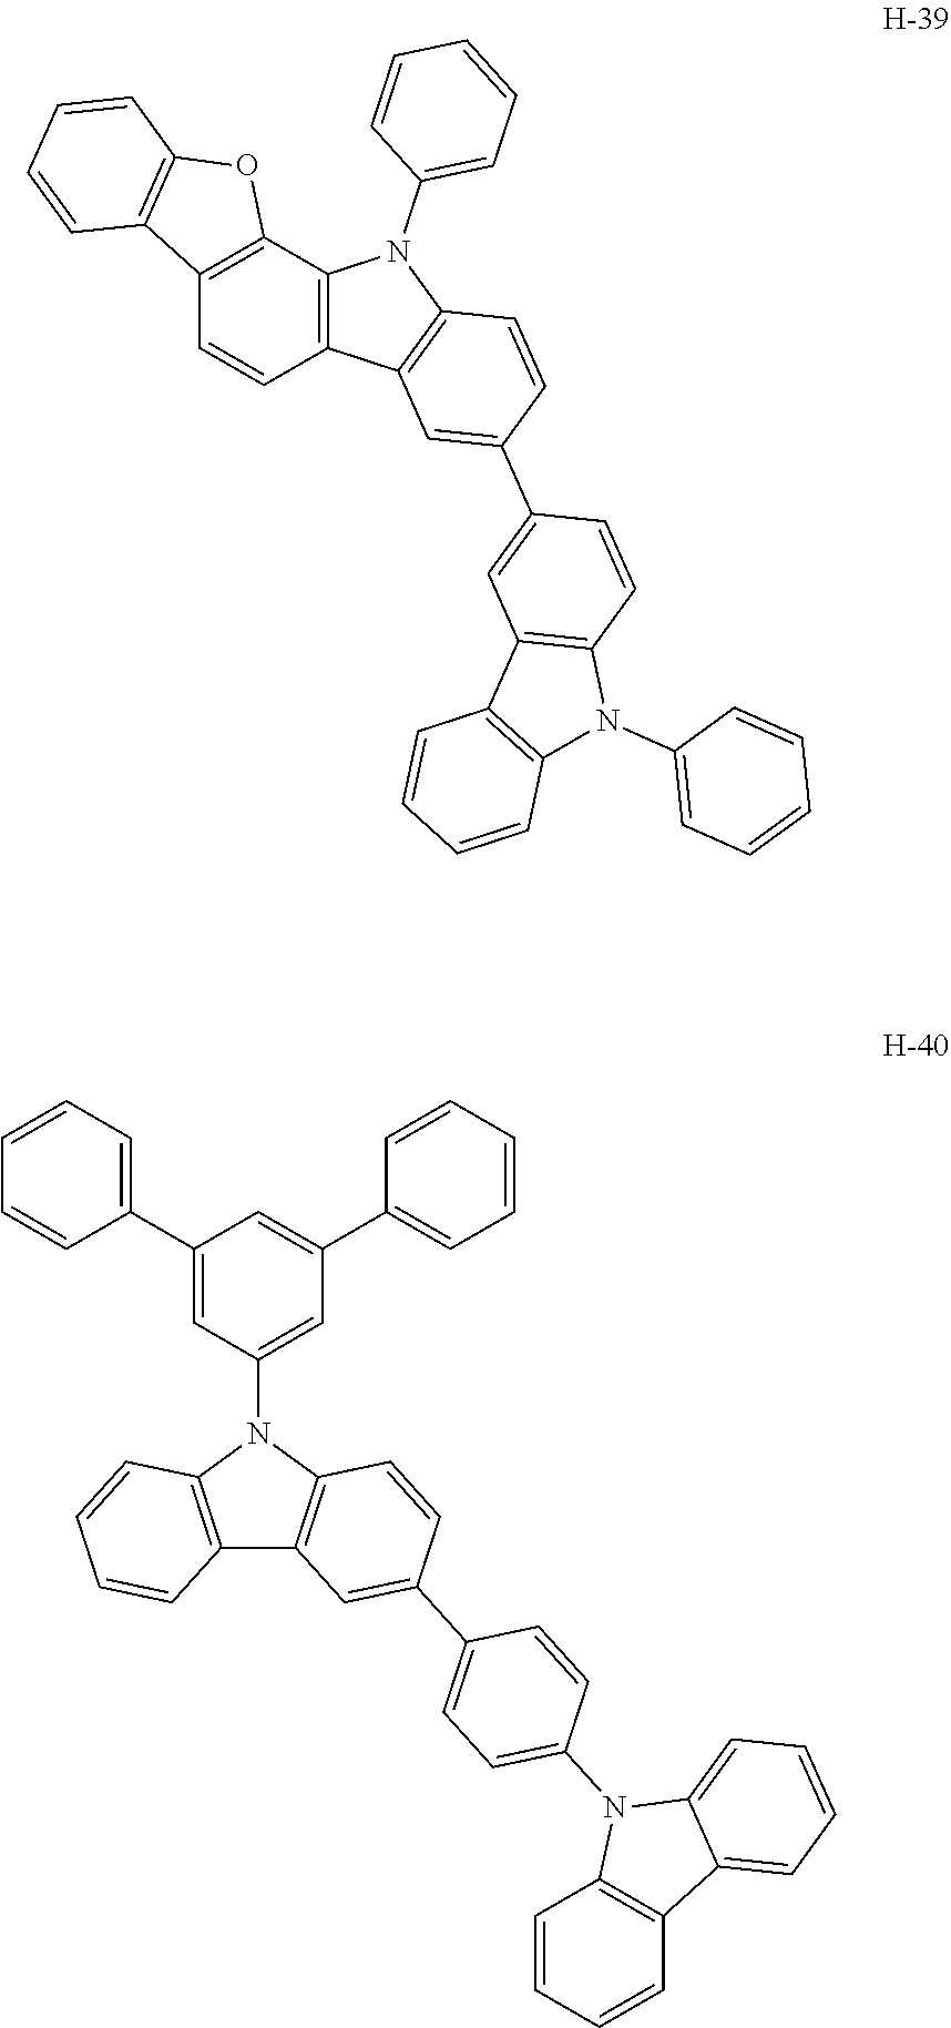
C12=C(C=CC3=C1N(C1=CC=CC=C1)C1=C3C=C(C3=CC4=C(C=C3)N(C3=CC=CC=C3)C3=C4C=CC=C3)C=C1)C1=C(O2)C=CC=C1.C12=C(N(C3=CC(C4=CC=CC=C4)=CC(C4=CC=CC=C4)=C3)C3=C1C=C(C1=CC=C(N4C5=C(C6=CC=CC=C46)C=CC=C5)C=C1)C=C3)C=CC=C2
